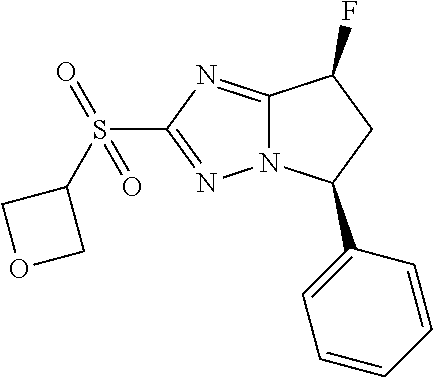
S(C1=NN2C(=N1)C(F)CC2C1=CC=CC=C1)(=O)(=O)C1COC1
